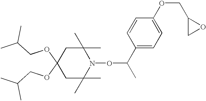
C1C(C)(C)N(OC(C)C2=CC=C(OCC3CO3)C=C2)C(C)(C)CC1(OCC(C)C)OCC(C)C
